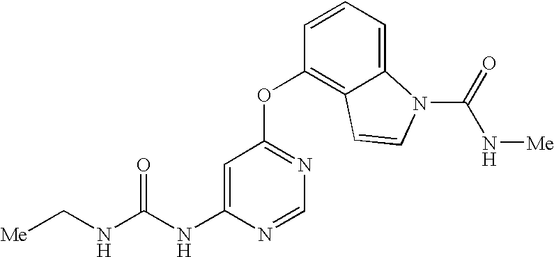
C(NC1=CC(OC2=C3C(=CC=C2)N(C(=O)N[Me])C=C3)=NC=N1)(NC[Me])=O
